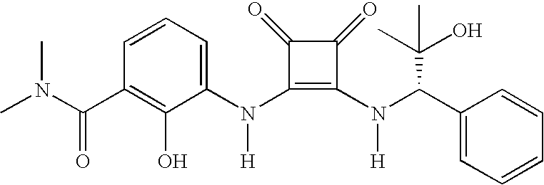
C(C1=C(O)C(N(C2=C(N([H])C(C(O)(C)C)C3=CC=CC=C3)C(=O)C2=O)[H])=CC=C1)(=O)N(C)C
